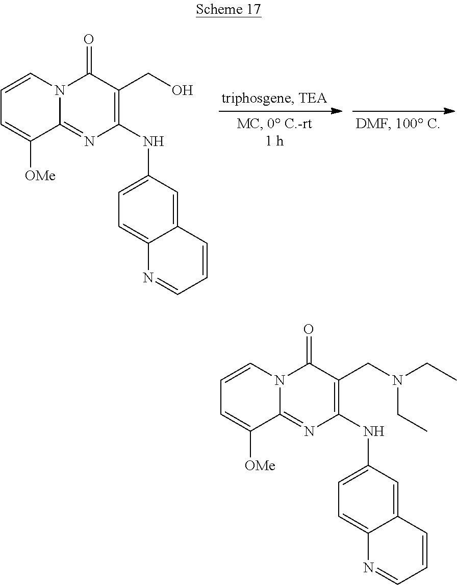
C1=CN2C(=NC(NC3=CC=C4C(=C3)C=CC=N4)=C(CN(CC)CC)C2=O)C([OMe])=C1.C1=CN2C(=NC(NC3=CC=C4C(=C3)C=CC=N4)=C(CO)C2=O)C([OMe])=C1
